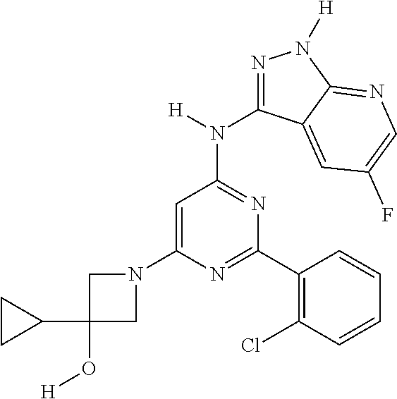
C1(N2CC(O[H])(C3CC3)C2)=CC(N(C2=NN([H])C3=NC=C(F)C=C23)[H])=NC(C2=C(Cl)C=CC=C2)=N1
